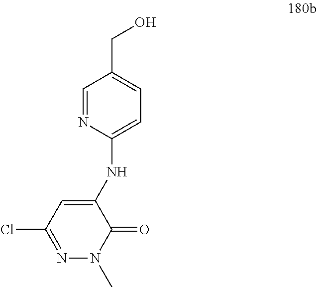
N1=C(Cl)C=C(NC2=CC=C(CO)C=N2)C(=O)N1C
